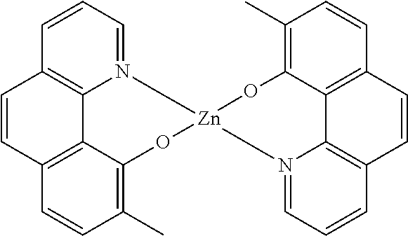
N12=CC=CC3=C1C1=C(C=CC(C)=C1O[Zn]1(C2)CN2=CC=CC4=C2C2=C(C=CC(C)=C2O1)C=C4)C=C3
